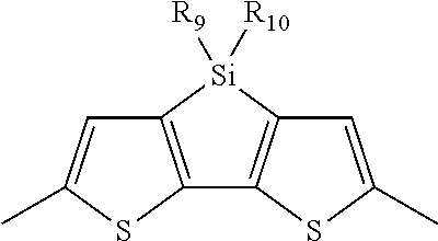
C12=C([Si]([R9])([R10])C3=C1SC(C)=C3)C=C(C)S2
